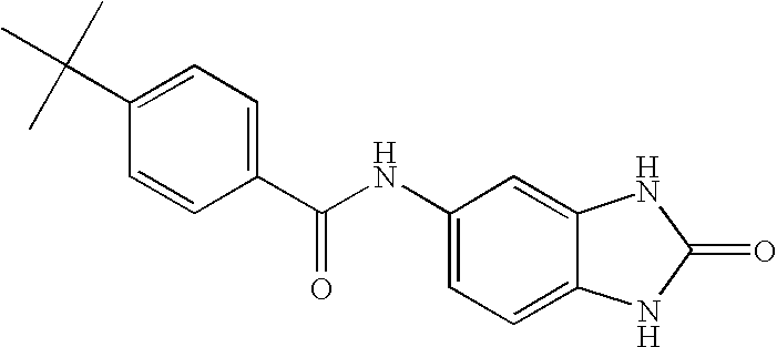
C1=C(NC(C2=CC=C(C(C)(C)C)C=C2)=O)C=C2C(=C1)NC(=O)N2
